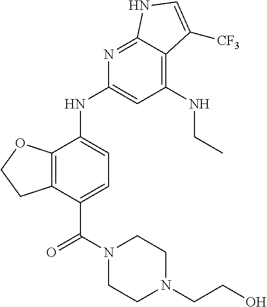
C12=C(C(NC3=CC(NCC)=C4C(=N3)NC=C4[CF3])=CC=C1C(=O)N1CCN(CCO)CC1)OCC2
